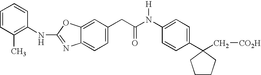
C1=CC(C)=C(NC2=NC3=CC=C(CC(N(C4=CC=C(C5(C[CO2H])CCCC5)C=C4)[H])=O)C=C3O2)C=C1
